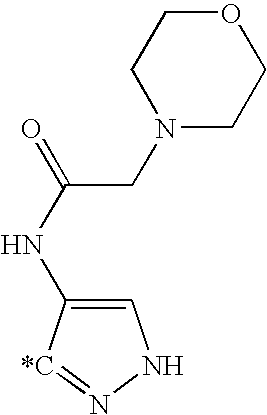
C1=C(NC(=O)CN2CCOCC2)[*C]=NN1
